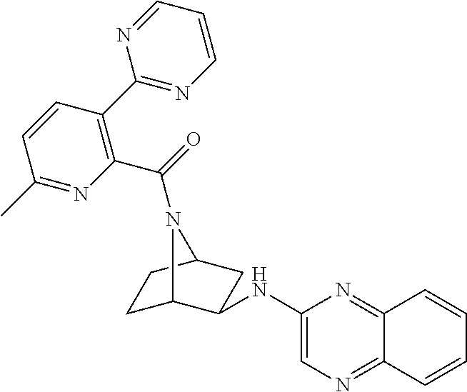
C1C2C(NC3=CN=C4C(=N3)C=CC=C4)CC(C1)N2C(=O)C1=C(C2=NC=CC=N2)C=CC(C)=N1
